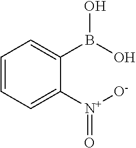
C1=CC=C([N+]([O-])=O)C(B(O)O)=C1
